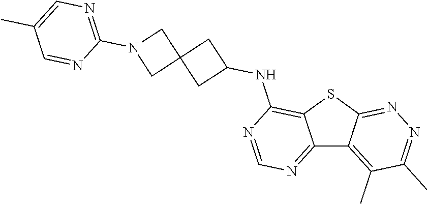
C12=NC=NC(NC3CC4(C3)CN(C3=NC=C(C)C=N3)C4)=C1SC1=NN=C(C)C(C)=C21
